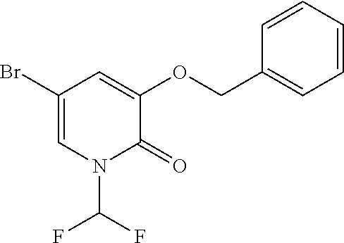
C1(Br)=CN(C(F)F)C(=O)C(OCC2=CC=CC=C2)=C1
